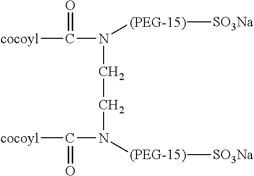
N(CCN(C([cocoyl])=O)[(PEG-15)][SO3Na])(C([cocoyl])=O)[(PEG-15)][SO3Na]
